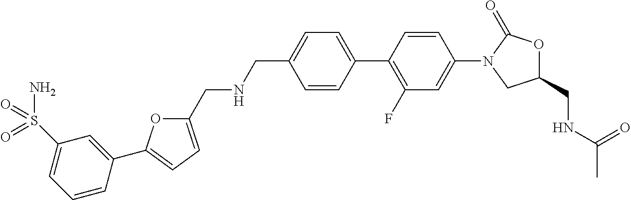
C1(CNCC2=CC=C(C3=CC(S(N)(=O)=O)=CC=C3)O2)=CC=C(C2=C(F)C=C(N3CC(CNC(C)=O)OC3=O)C=C2)C=C1
